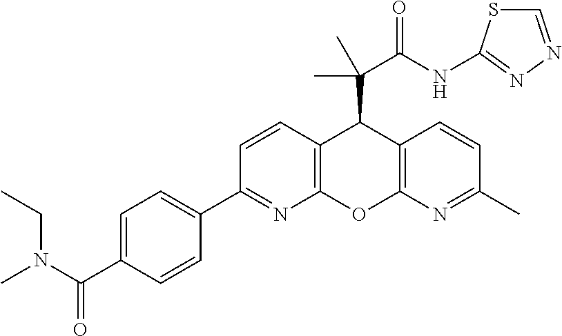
C1(C2=NC3=C(C=C2)C(C(C(NC2=NN=CS2)=O)(C)C)C2=C(O3)N=C(C)C=C2)=CC=C(C(N(C)CC)=O)C=C1
